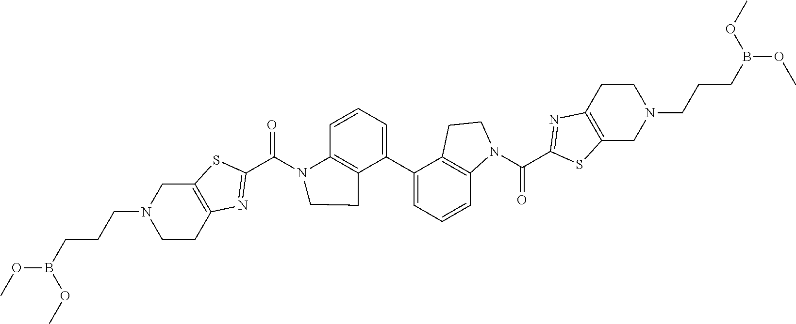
C12=C(SC(C(N3C4=C(C(C5=CC=CC6=C5CCN6C(C5=NC6=C(S5)CN(CCCB(OC)OC)CC6)=O)=CC=C4)CC3)=O)=N1)CN(CCCB(OC)OC)CC2
